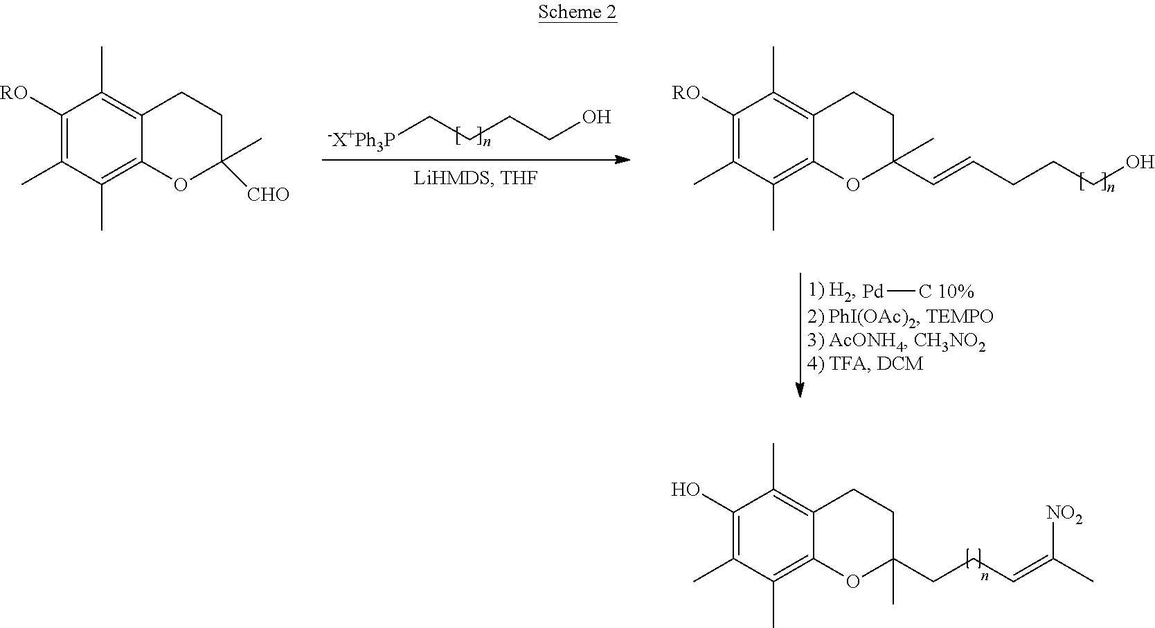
[Pd][C 10%].C1([RO])=C(C)C(C)=C2C(=C1C)CCC(C)([CHO])O2.[-X+Ph3P]CCCCO.C1([RO])=C(C)C(C)=C2C(=C1C)CCC(C)(C=CCCCO)O2.C1(O)=C(C)C(C)=C2C(=C1C)CCC(CCC=C(C)[NO2])(C)O2
